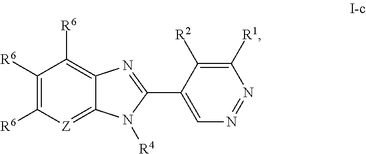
C1([R6])=C([R6])[Z]=C2C(=C1[R6])N=C(C1=CN=NC([R1])=C1[R2])N2[R4]
